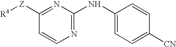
N1=C(NC2=CC=C([CN])C=C2)N=C([Z][R4])C=C1
